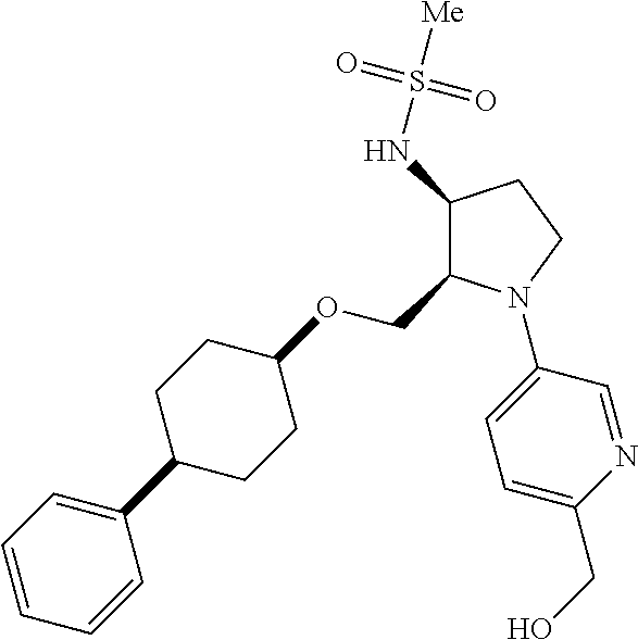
C1(NS([Me])(=O)=O)C(COC2CCC(C3=CC=CC=C3)CC2)N(C2=CC=C(CO)N=C2)CC1
